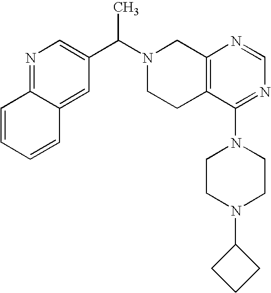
C1(C(N2CCC3=C(C2)N=CN=C3N2CCN(C3CCC3)CC2)C)=CN=C2C(=C1)C=CC=C2
